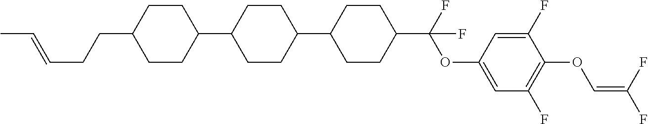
C1CC(C2CCC(C3CCC(C(F)(OC4=CC(F)=C(OC=C(F)F)C(F)=C4)F)CC3)CC2)CCC1CCC=CC
